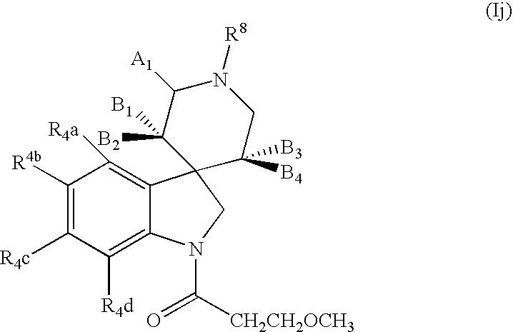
C1([R4d])=C2C(=C([R4a])C([R4b])=C1[R4c])C1(CN2C([CH2CH2OCH3])=O)C([B4])([B3])CN([R8])C([A1])C1([B2])[B1]
